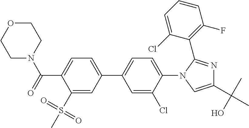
C1(S(=O)(=O)C)=CC(C2=CC=C(N3C=C(C(C)(O)C)N=C3C3=C(F)C=CC=C3Cl)C(Cl)=C2)=CC=C1C(=O)N1CCOCC1
